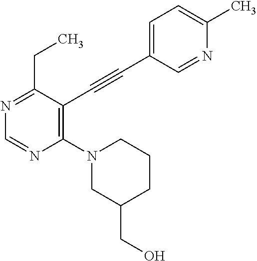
N1=C(CC)C(C#CC2=CC=C(C)N=C2)=C(N2CC(CO)CCC2)N=C1
